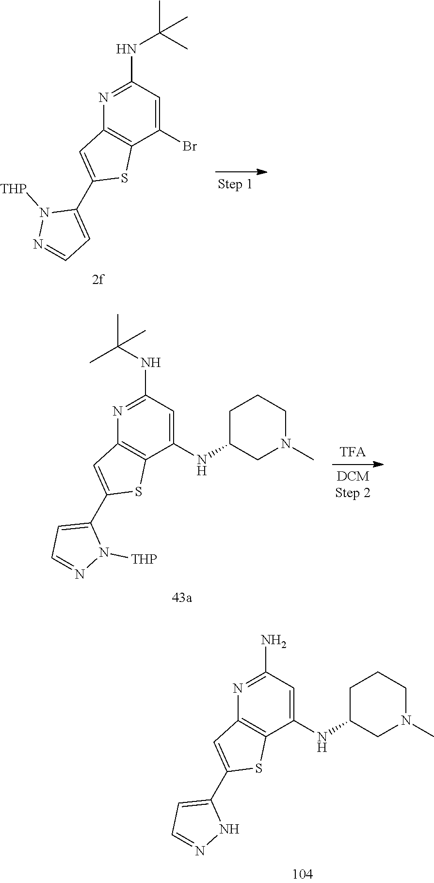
C1(NC2CN(C)CCC2)=CC(N)=NC2=C1SC(C1=CC=NN1)=C2.C1(Br)=CC(NC(C)(C)C)=NC2=C1SC(C1=CC=NN1[THP])=C2.C1(NC2CN(C)CCC2)=CC(NC(C)(C)C)=NC2=C1SC(C1=CC=NN1[THP])=C2
